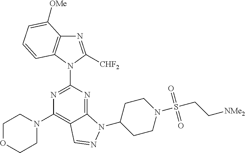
C1OCCN(C2=C3C(=NC(N4C5=C(N=C4[CHF2])C([OMe])=CC=C5)=N2)N(C2CCN(S(CC[NMe2])(=O)=O)CC2)N=C3)C1
